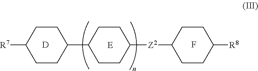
[R7]C1CCC(C2CCC([Z2]C3CCC([R8])CC3)CC2)CC1.F.[D]
